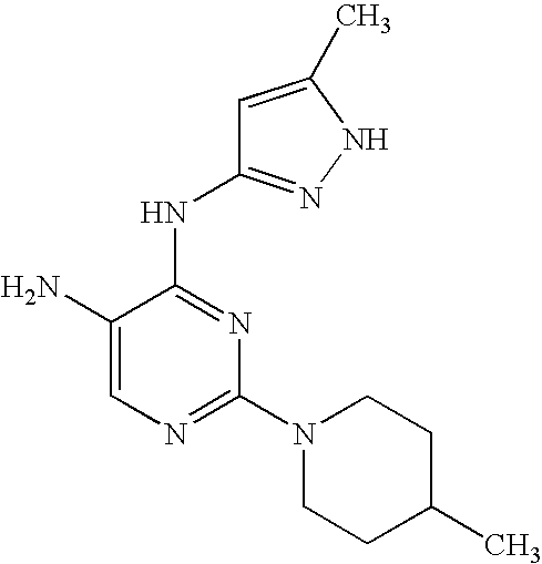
N1=C(N2CCC(C)CC2)N=C(NC2=NNC(C)=C2)C(N)=C1
